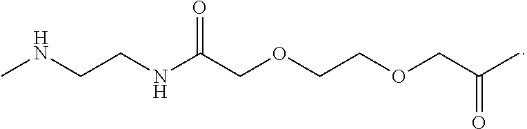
CNCCNC(COCCOCC(C)=O)=O
